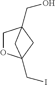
C1OC2(CI)CC1(CO)C2
